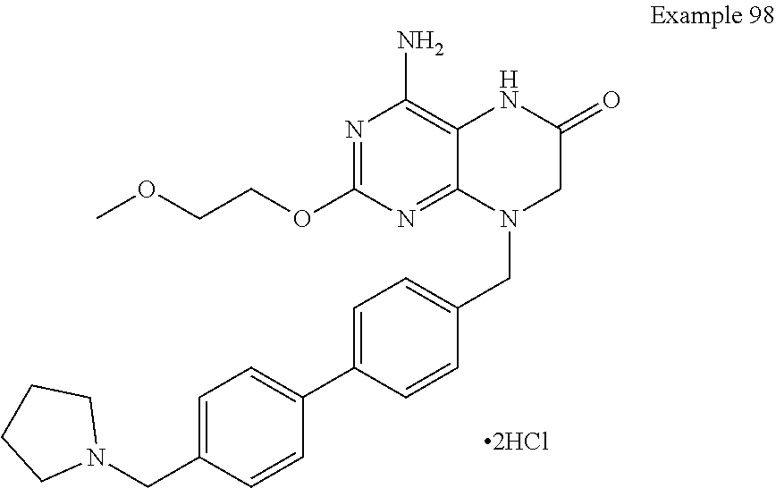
N1=C(OCCOC)N=C2C(=C1N)NC(=O)CN2CC1=CC=C(C2=CC=C(CN3CCCC3)C=C2)C=C1.[2HCl]
